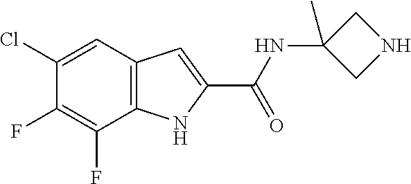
C12=C(C=C(Cl)C(F)=C1F)C=C(C(=O)NC1(C)CNC1)N2
